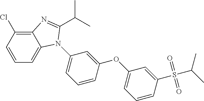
ClC1=C2C(=CC=C1)N(C1=CC=CC(OC3=CC=CC(S(C(C)C)(=O)=O)=C3)=C1)C(C(C)C)=N2
